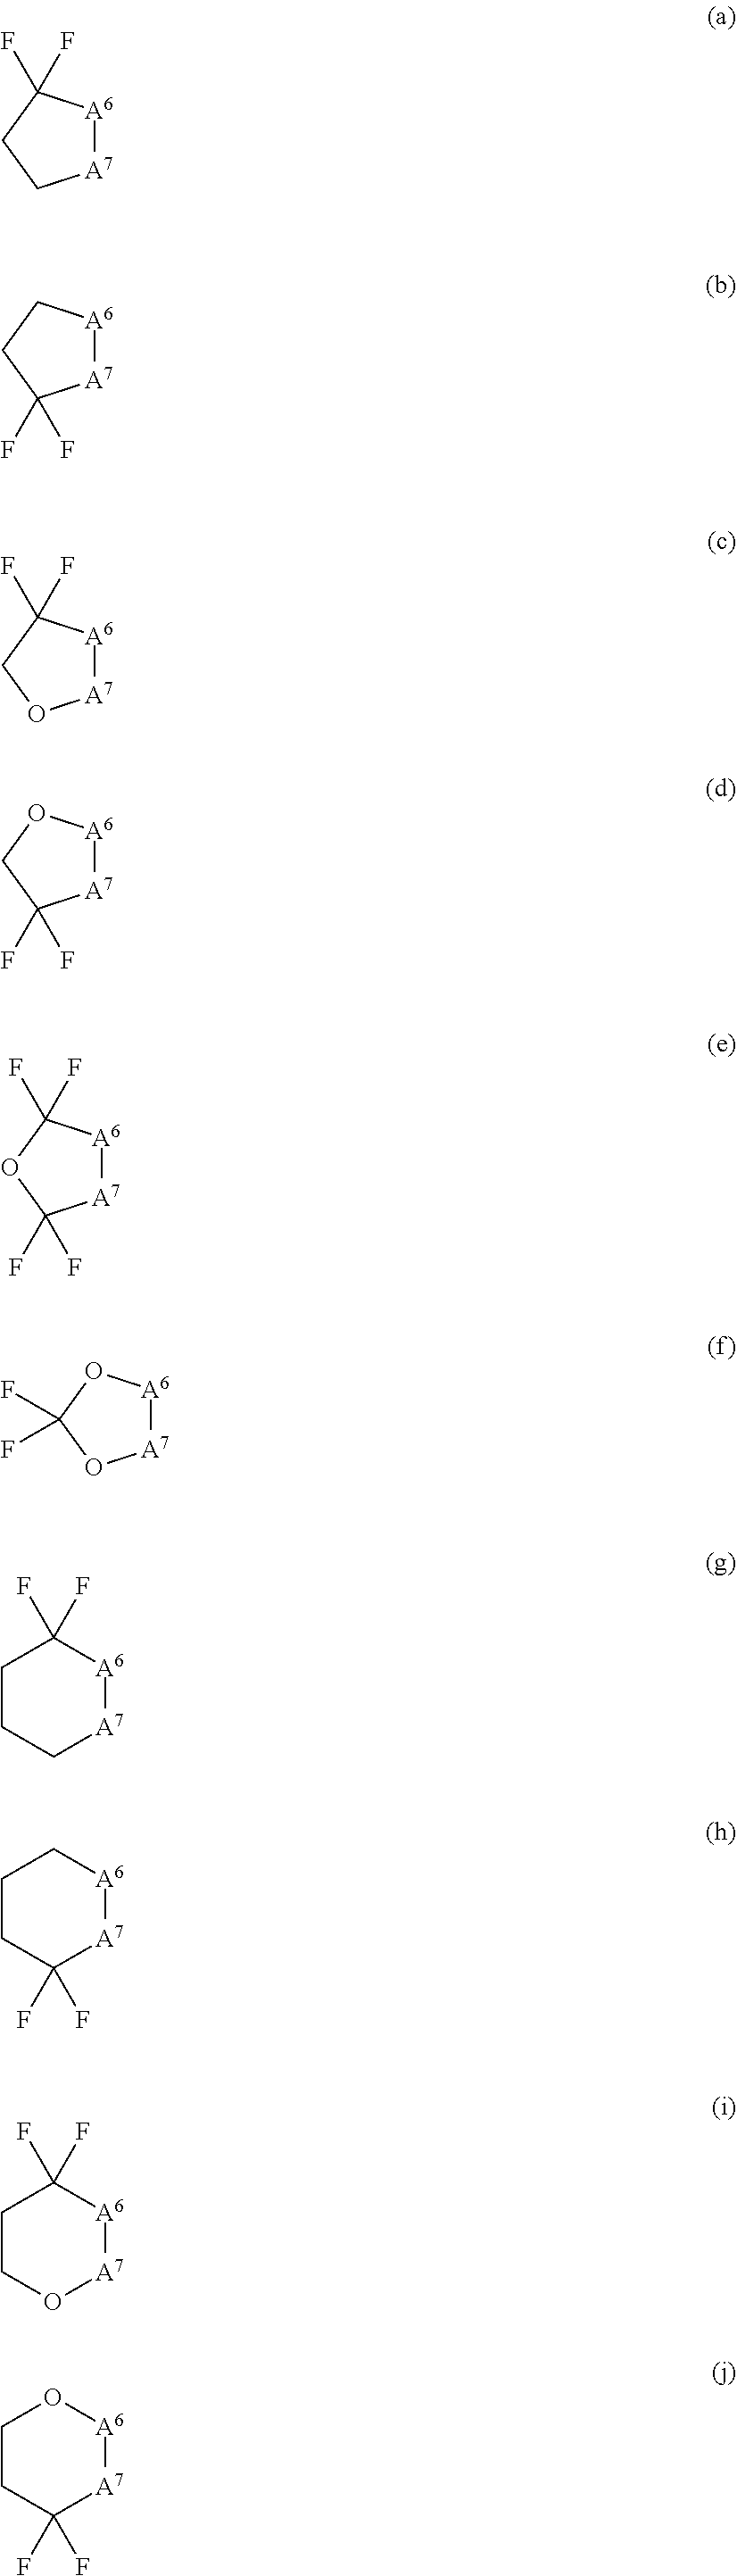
[A7]1[A6]C(F)(F)CC1.[A7]1[A6]CCC1(F)F.[A7]1[A6]C(F)(F)CO1.[A7]1[A6]OCC1(F)F.[A7]1[A6]C(F)(F)OC1(F)F.[A7]1[A6]OC(F)(F)O1.C1CC[A7][A6]C1(F)F.C1CC(F)(F)[A7][A6]C1.C1CO[A7][A6]C1(F)F.C1CC(F)(F)[A7][A6]O1
